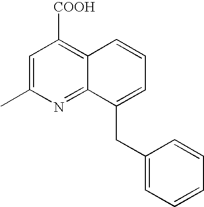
C1=C(C)N=C2C(=C1[COOH])C=CC=C2CC1=CC=CC=C1
